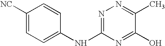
C1([NC])=CC=C(NC2=NN=C(C)C(O)=N2)C=C1
